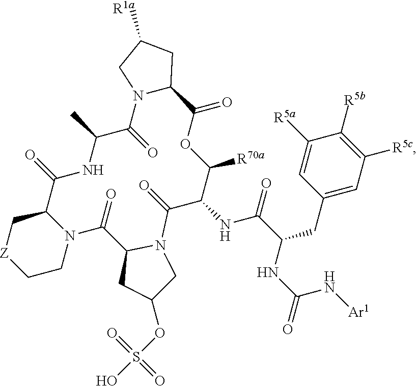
[R1a]C1CN2C(C1)C(=O)OC([R70a])C(NC(=O)C(NC(=O)N[Ar1])CC1=CC([R5c])=C([R5b])C([R5a])=C1)C(=O)N1C(C(=O)N3C(C(=O)NC(C)C2=O)C[Z]CC3)CC(OS(=O)(=O)O)C1
